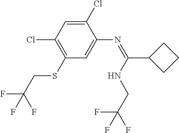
C1(Cl)=CC(Cl)=C(SCC(F)(F)F)C=C1N=C(C1CCC1)NCC(F)(F)F
